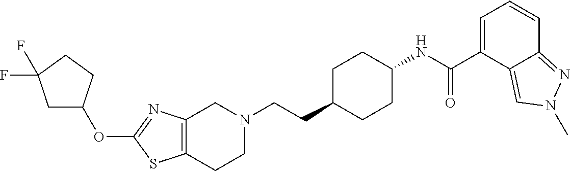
C12=C(CCN(CCC3CCC(NC(C4=CC=CC5=NN(C)C=C45)=O)CC3)C1)SC(OC1CC(F)(F)CC1)=N2
